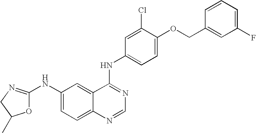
O1C(NC2=CC=C3C(=C2)C(NC2=CC=C(OCC4=CC(F)=CC=C4)C(Cl)=C2)=NC=N3)=NCC1C
